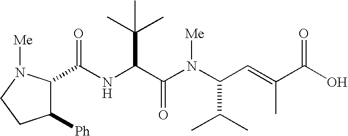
C(NC(C(N(C(C=C(C(O)=O)C)C(C)C)[Me])=O)C(C)(C)C)(=O)C1C([Ph])CCN1[Me]
